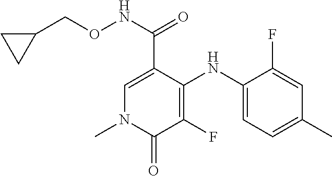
C1=C(C(NOCC2CC2)=O)C(NC2=CC=C(C)C=C2F)=C(F)C(=O)N1C
